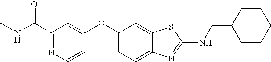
C1(C(NC)=O)=NC=CC(OC2=CC=C3C(=C2)SC(NCC2CCCCC2)=N3)=C1
